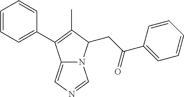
C1=CC=C(C2=C(C)C(CC(=O)C3=CC=CC=C3)N3C2=CN=C3)C=C1
